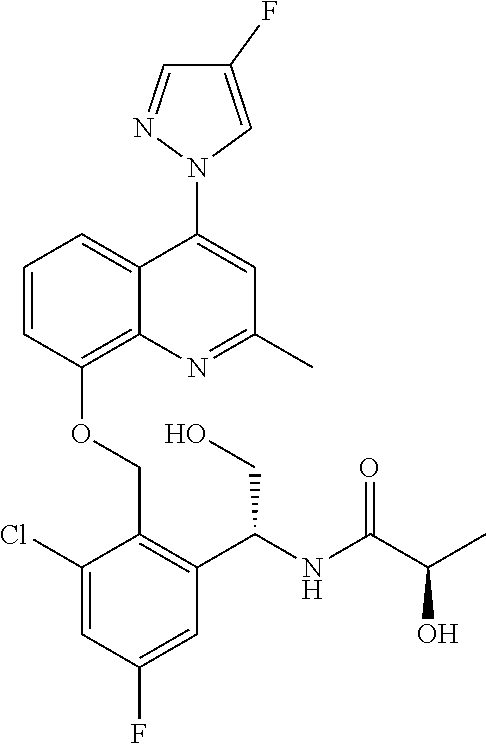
C1=CC(OCC2=C(C(NC(C(C)O)=O)CO)C=C(F)C=C2Cl)=C2C(=C1)C(N1C=C(F)C=N1)=CC(C)=N2
